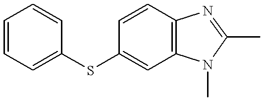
C1=CC(SC2=CC=CC=C2)=CC2=C1N=C(C)N2C
